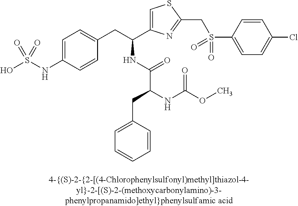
OS(NC1=CC=C(CC(C2=CSC(CS(=O)(C3=CC=C(Cl)C=C3)=O)=N2)NC(C(NC(OC)=O)CC2=CC=CC=C2)=O)C=C1)(=O)=O
